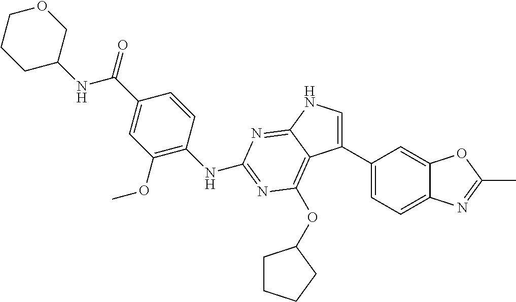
N(C(C1=CC(OC)=C(NC2=NC(OC3CCCC3)=C3C(C4=CC=C5C(=C4)OC(C)=N5)=CNC3=N2)C=C1)=O)C1COCCC1
